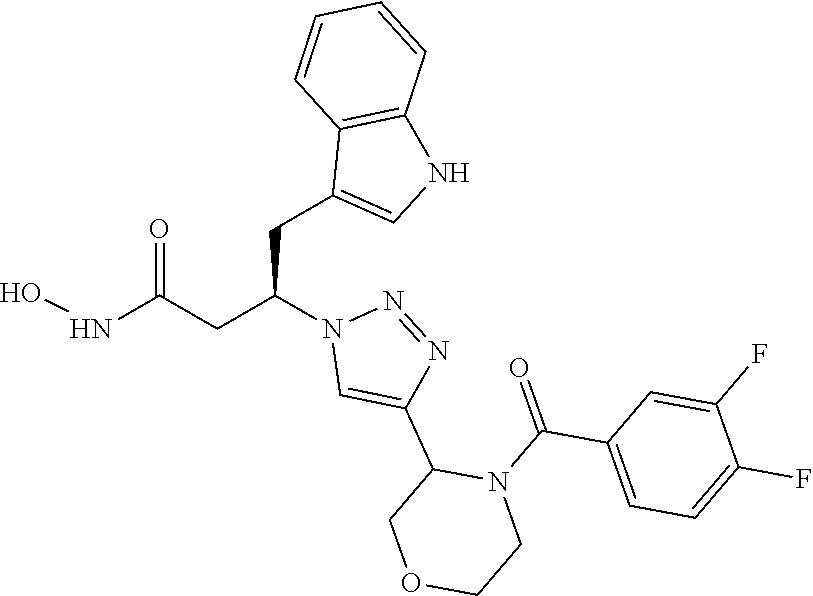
N1=NC(C2COCCN2C(=O)C2=CC=C(F)C(F)=C2)=CN1C(CC1=CNC2=C1C=CC=C2)CC(=O)NO
